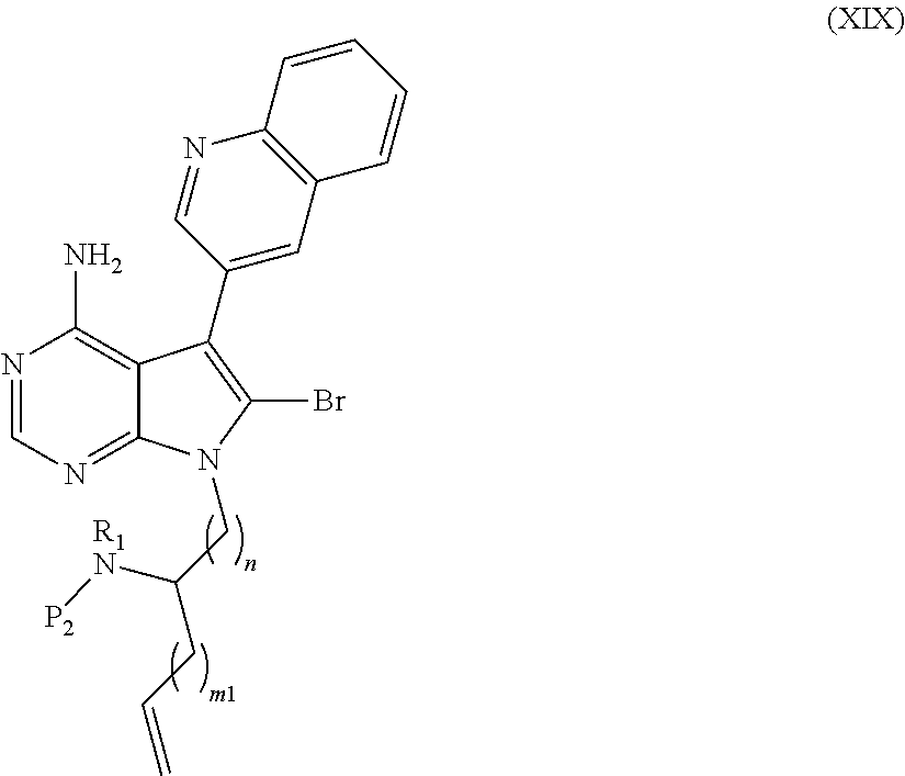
N1=CN=C2C(=C1N)C(C1=CC3=C(N=C1)C=CC=C3)=C(Br)N2CC([R1N][P2])CC=C
